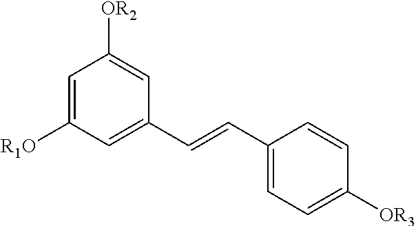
C1=C([R1O])C=C(C=CC2=CC=C([OR3])C=C2)C=C1[OR2]
